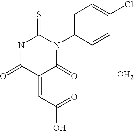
C(=C1C(=O)NC(=S)N(C2=CC=C(Cl)C=C2)C1=O)C(O)=O.O
